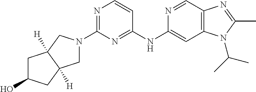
C1(N2CC3([H])CC(O)CC3([H])C2)=NC=CC(NC2=CC3=C(C=N2)N=C(C)N3C(C)C)=N1
